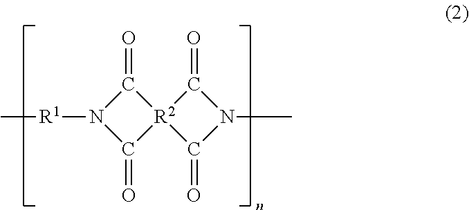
C1(=O)[R2]2(C(=O)N1[R1]C)C(=O)N(C)C2=O
